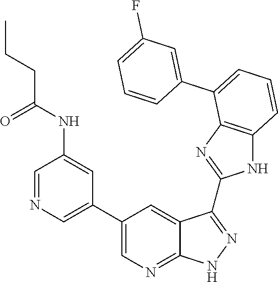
C1=C(C2=CC=CC3=C2N=C(C2=NNC4=NC=C(C5=CN=CC(NC(CCC)=O)=C5)C=C42)N3)C=CC=C1F
